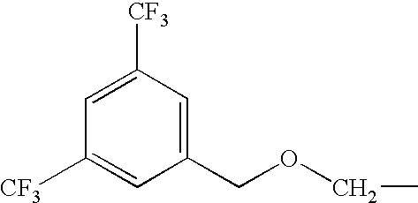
C1=C([CF3])C=C(COCC)C=C1[CF3]
